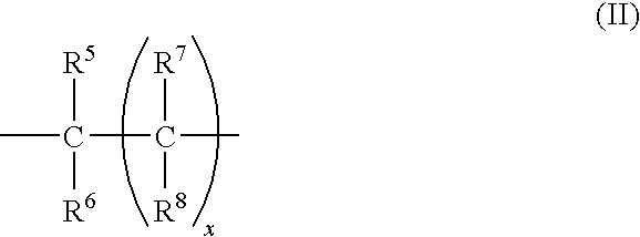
CC(C(C)([R7])[R8])([R5])[R6]
